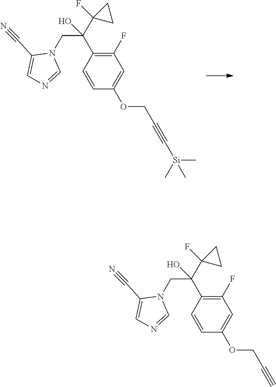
C1(F)=C(C(C2(F)CC2)(CN2C(C#N)=CN=C2)O)C=CC(OCC#C[Si](C)(C)C)=C1.C1(F)=C(C(C2(F)CC2)(CN2C(C#N)=CN=C2)O)C=CC(OCC#C)=C1
